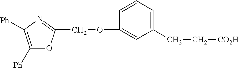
C1([Ph])=C([Ph])N=C(COC2=CC(CC[CO2H])=CC=C2)O1
